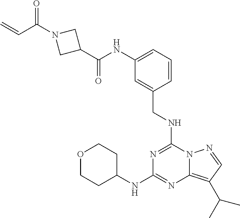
C1(C(NC2=CC=CC(CNC3=NC(NC4CCOCC4)=NC4=C(C(C)C)C=NN34)=C2)=O)CN(C(C=C)=O)C1
